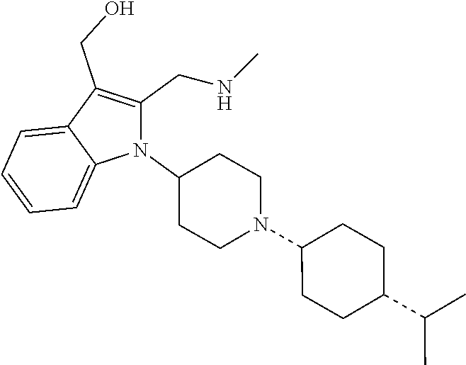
N1(C2CCN(C3CCC(C(C)C)CC3)CC2)C(CNC)=C(CO)C2=CC=CC=C12
